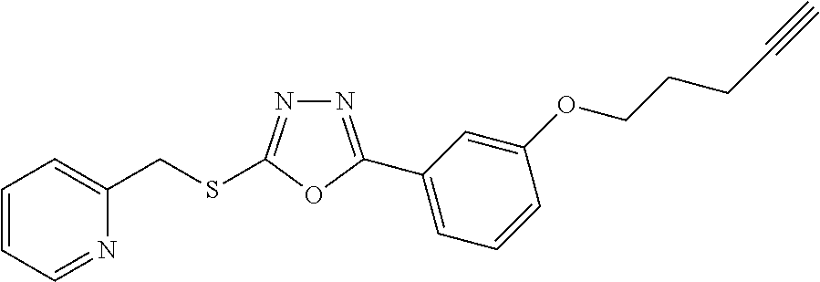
N1=C(C2=CC=CC(OCCCC#C)=C2)OC(SCC2=CC=CC=N2)=N1
